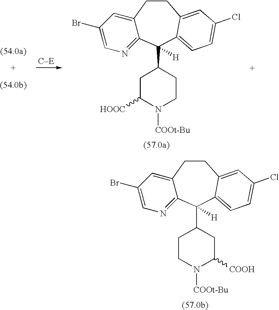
C12=CC(Br)=CN=C1C(C1CCN([COOt-Bu])C([COOH])C1)([H])C1=CC=C(Cl)C=C1CC2.C12=CC(Br)=CN=C1C(C1CC([HOOC])N([COOt-Bu])CC1)([H])C1=CC=C(Cl)C=C1CC2
